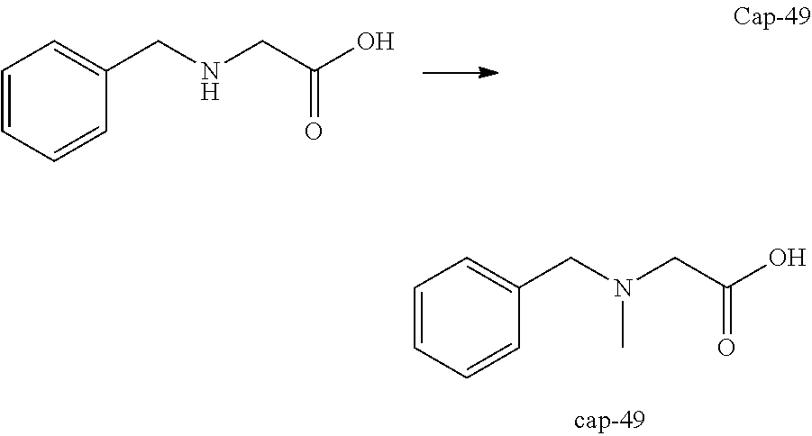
C1=CC=CC(CNCC(O)=O)=C1.C1=CC=CC(CN(CC(O)=O)C)=C1
